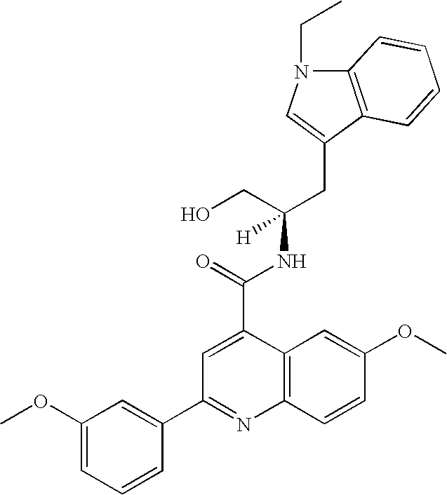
C(=O)(NC(CC1=CN(CC)C2=C1C=CC=C2)(CO)[H])C1=CC(C2=CC(OC)=CC=C2)=NC2=C1C=C(OC)C=C2
